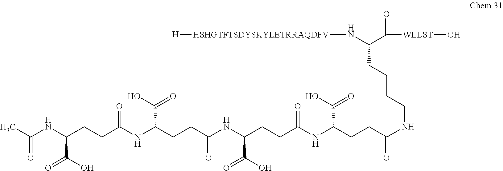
[H][HSHGTFTSDYSKYLETRRAQDFV]NC(C([WLLST]O)=O)CCCCNC(CCC(NC(CCC(NC(CCC(NC(CCC(NC(C)=O)C(O)=O)=O)C(O)=O)=O)C(O)=O)=O)C(O)=O)=O
